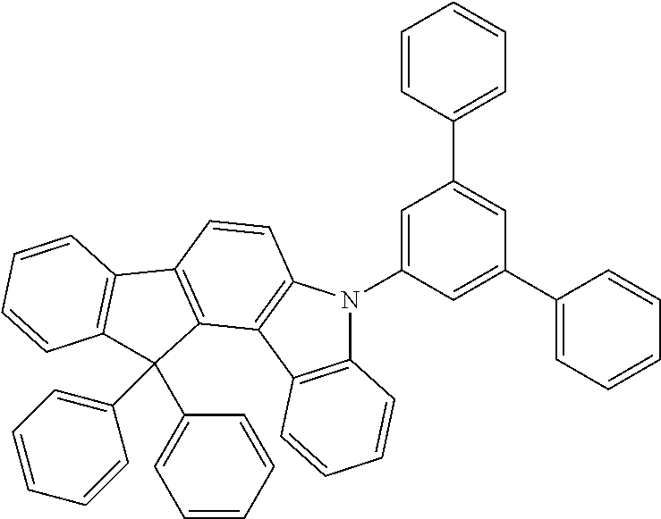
C1=CC(C2=CC(C3=CC=CC=C3)=CC(N3C4=C(C5=C3C=CC3=C5C(C5=CC=CC=C5)(C5=CC=CC=C5)C5=C3C=CC=C5)C=CC=C4)=C2)=CC=C1
